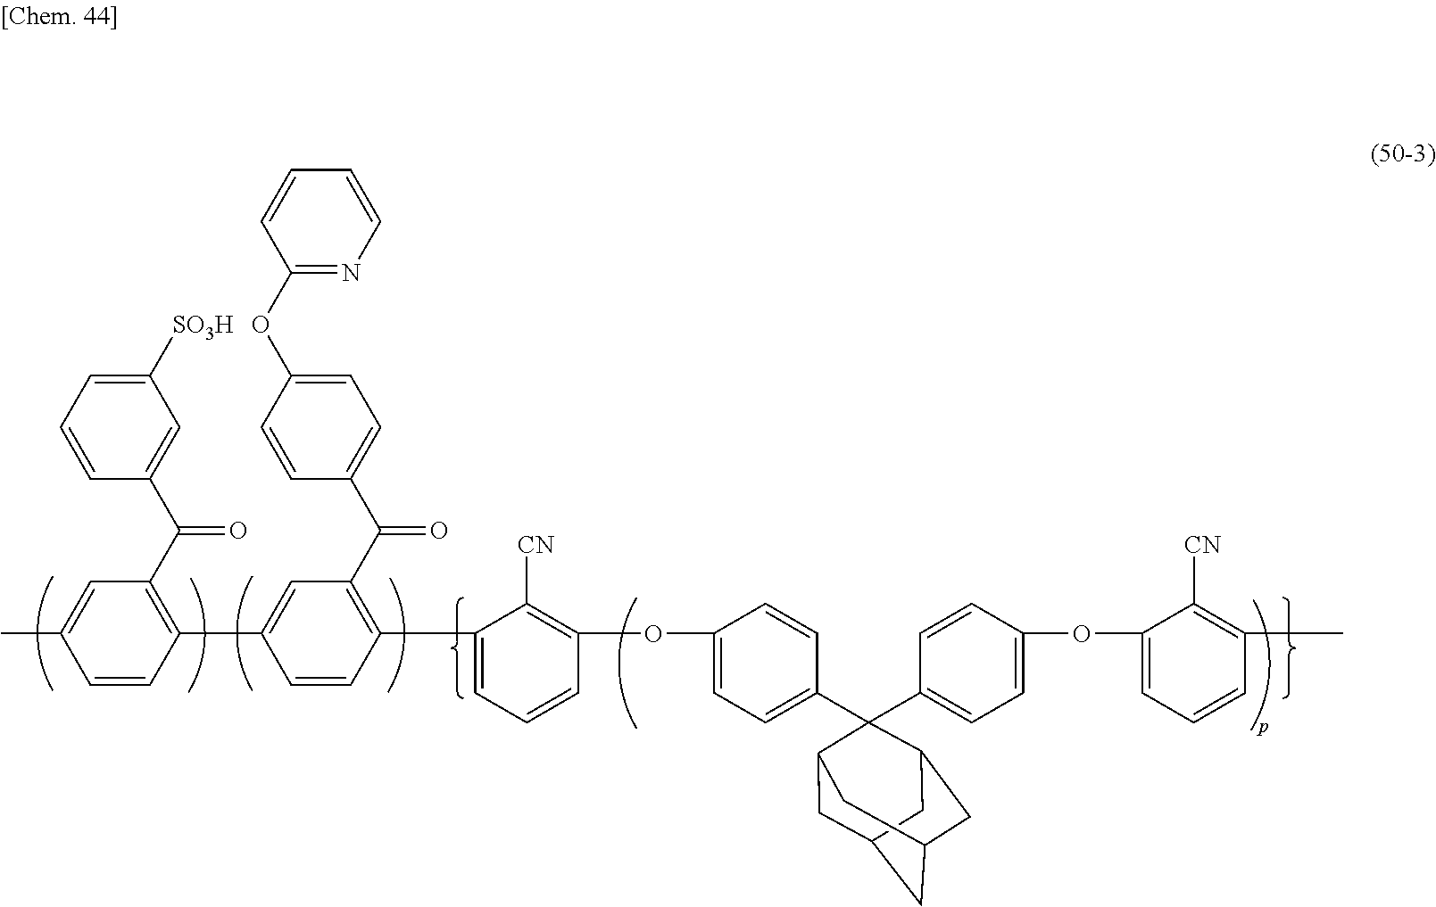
C1=CC(C2=CC(C(C3=CC=C(OC4=NC=CC=C4)C=C3)=O)=C(C3=CC=CC(OC4=CC=C(C5(C6=CC=C(OC7=CC=CC(C)=C7[CN])C=C6)C6CC7CC(CC5C7)C6)C=C4)=C3[CN])C=C2)=C(C(C2=CC([SO3H])=CC=C2)=O)C=C1C
